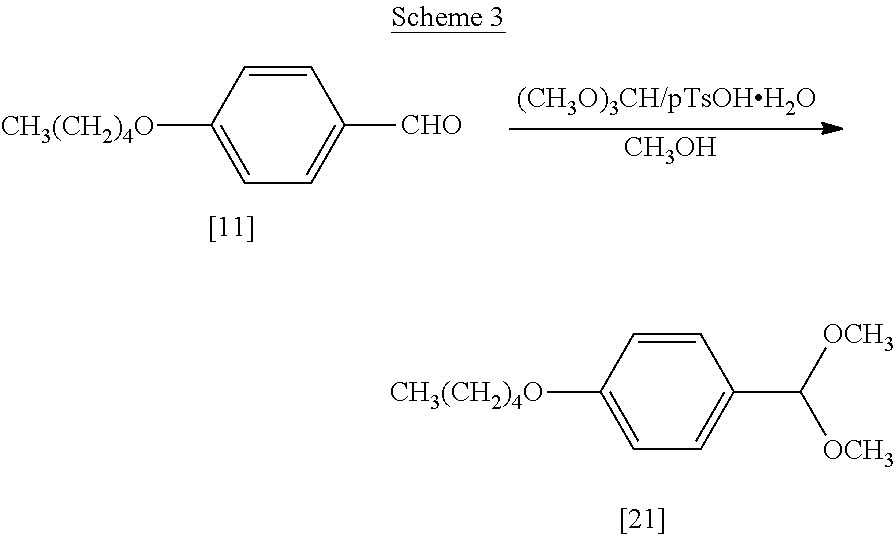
C1=CC([CH3(CH2)4O])=CC=C1C([OCH3])[OCH3].[CH3OH].C1=CC([CH3(CH2)4O])=CC=C1[CHO]
